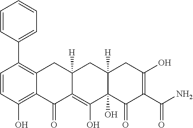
C1=CC(O)=C2C(=C1C1=CC=CC=C1)CC1([H])C(=C(O)C3(O)C([H])(C1)CC(O)=C(C(N)=O)C3=O)C2=O
